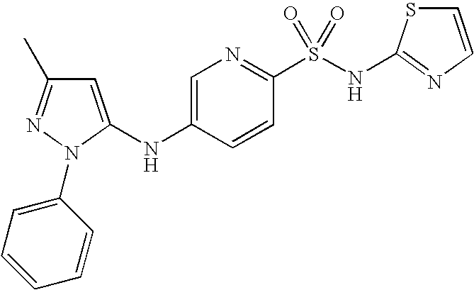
C1=C(NC2=CC(C)=NN2C2=CC=CC=C2)C=CC(S(NC2=NC=CS2)(=O)=O)=N1
